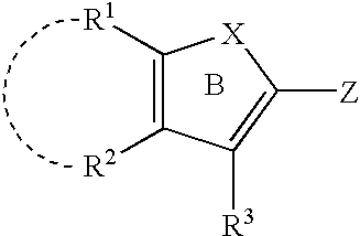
C1([R1])=C([R2])C([R3])=C([Z])[X]1.B
